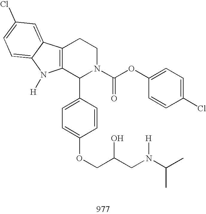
C12=C(C(C3=CC=C(OCC(CN(C(C)C)[H])O)C=C3)N(C(OC3=CC=C(Cl)C=C3)=O)CC1)N([H])C1=CC=C(Cl)C=C21
